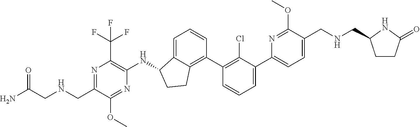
N1=C(CNCC(N)=O)C(OC)=NC(NC2C3=CC=CC(C4=C(Cl)C(C5=CC=C(CNCC6CCC(=O)N6)C(OC)=N5)=CC=C4)=C3CC2)=C1C(F)(F)F
